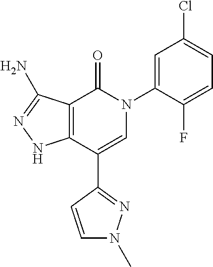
C1=C(F)C(N2C(=O)C3=C(C(C4=NN(C)C=C4)=C2)NN=C3N)=CC(Cl)=C1
